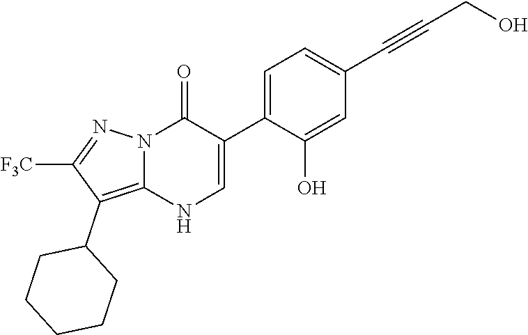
O=C1N2C(=C(C3CCCCC3)C([F3C])=N2)NC=C1C1=CC=C(C#CCO)C=C1O
